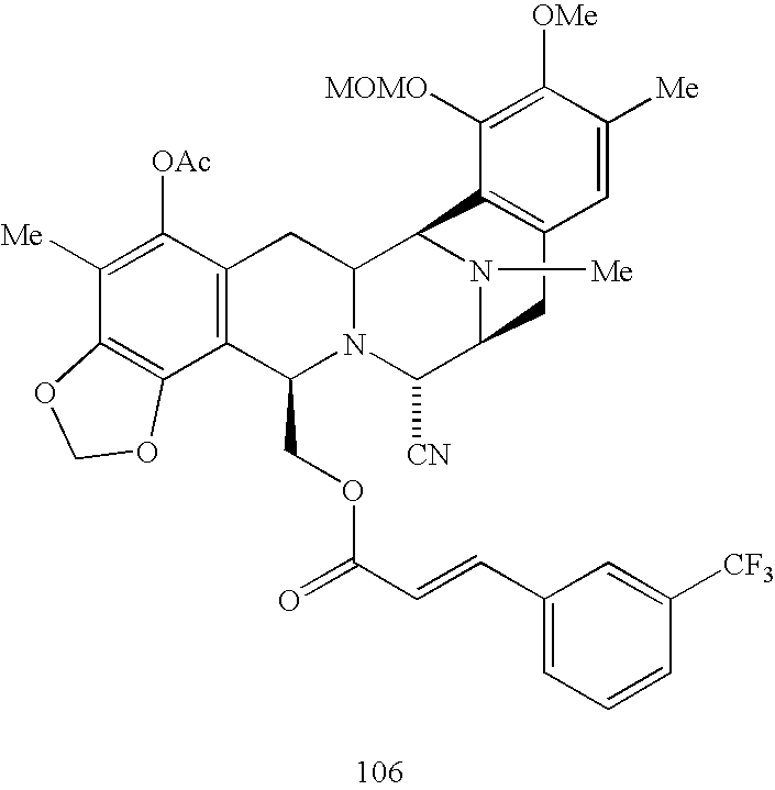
C1([Me])=C([OAc])C2=C(C3=C1OCO3)C(COC(C=CC1=CC=CC([CF3])=C1)=O)N1C(C2)C2N([Me])C(C1[CN])CC1=C2C([MOMO])=C([OMe])C([Me])=C1
